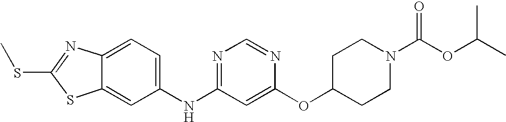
C12=CC=C(NC3=NC=NC(OC4CCN(C(OC(C)C)=O)CC4)=C3)C=C1SC(SC)=N2
